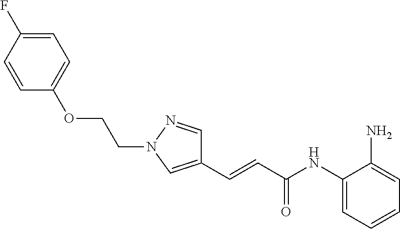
C(=CC(NC1=CC=CC=C1N)=O)C1=CN(CCOC2=CC=C(F)C=C2)N=C1
